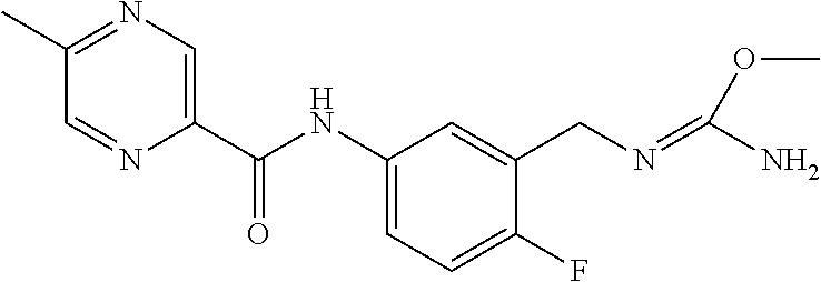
N1=C(C)C=NC(C(NC2=CC=C(F)C(CN=C(N)OC)=C2)=O)=C1
